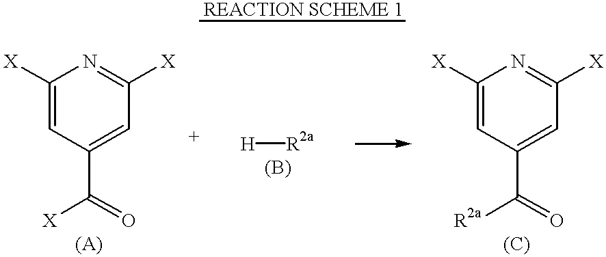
C1([X])=CC(C([X])=O)=CC([X])=N1.[H][R2a].C1([X])=CC(C([R2a])=O)=CC([X])=N1
